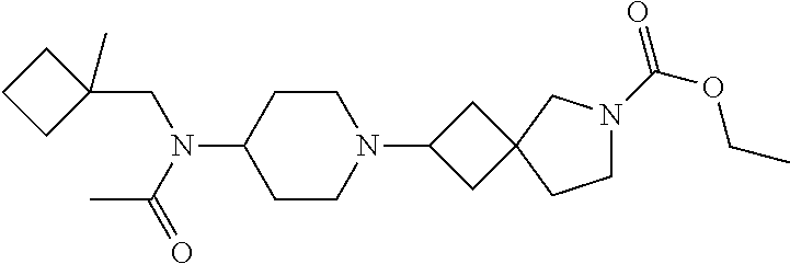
C1CC(N(C(C)=O)CC2(C)CCC2)CCN1C1CC2(C1)CN(C(=O)OCC)CC2
